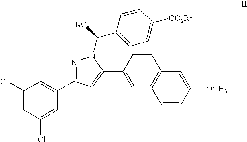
C1(Cl)=CC(Cl)=CC(C2=NN(C(C)C3=CC=C([CO2R1])C=C3)C(C3=CC4=C(C=C3)C=C([OCH3])C=C4)=C2)=C1
